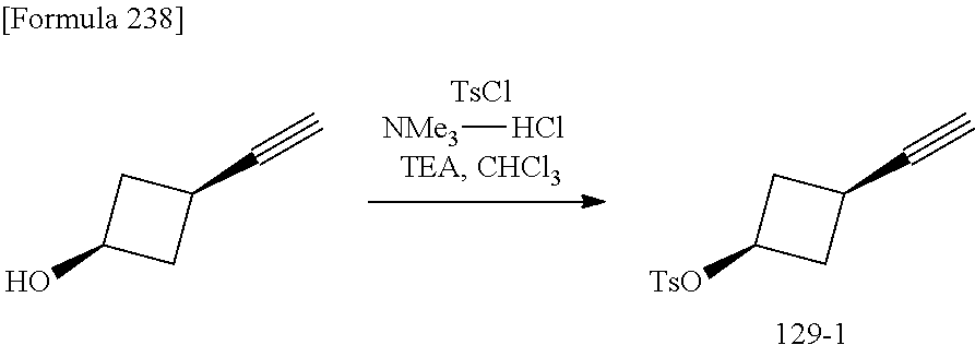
C1(C#C)CC(O)C1.[NMe3]Cl.C1(C#C)CC([TsO])C1.[129-1]
